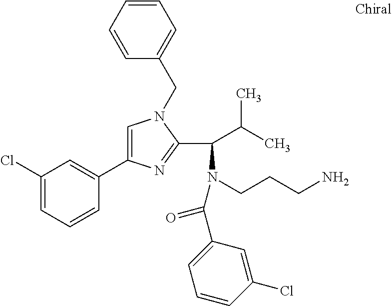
C1=C(C2=CC(Cl)=CC=C2)N=C(C(C(C)C)N(C(=O)C2=CC=CC(Cl)=C2)CCCN)N1CC1=CC=CC=C1
